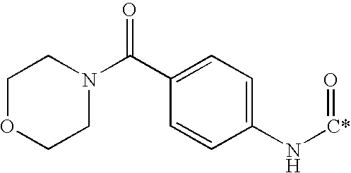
C1OCCN(C(C2=CC=C(N[C*]=O)C=C2)=O)C1
